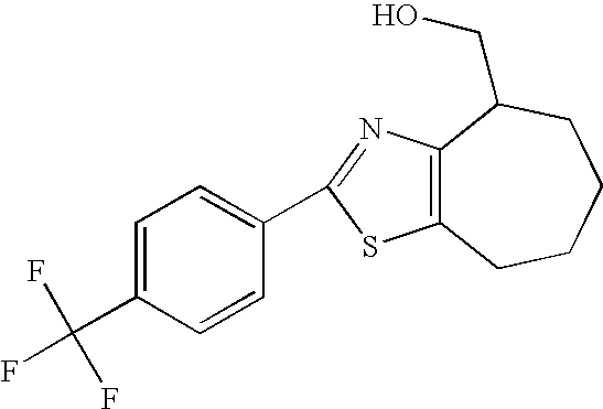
C1=C(C(F)(F)F)C=CC(C2=NC3=C(S2)CCCCC3CO)=C1
